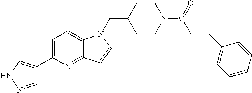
C1=C(C2=CNN=C2)N=C2C(=C1)N(CC1CCN(C(=O)CCC3=CC=CC=C3)CC1)C=C2
